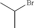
CC(Br)C
